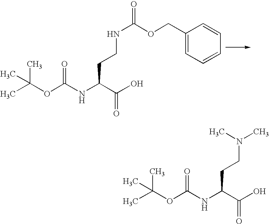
CC(OC(NC(C(O)=O)CCNC(=O)OCC1=CC=CC=C1)=O)(C)C.CC(OC(NC(C(O)=O)CCN(C)C)=O)(C)C
